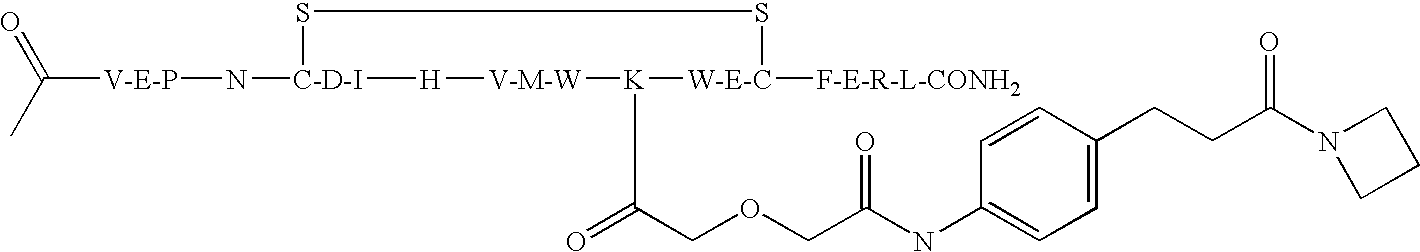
[C-D-I]1(N[V-E-P]C(=O)C)SS[W-E-C]([F-E-R-L-CONH2])[K](C(COCC(NC2=CC=C(CCC(N3CCC3)=O)C=C2)=O)=O)[V-M-W][H]1
